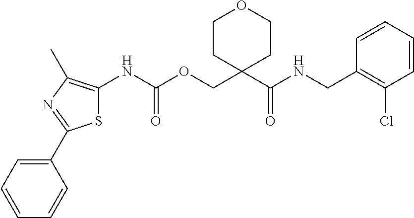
C1=CC(CNC(C2(COC(NC3=C(C)N=C(C4=CC=CC=C4)S3)=O)CCOCC2)=O)=C(Cl)C=C1
